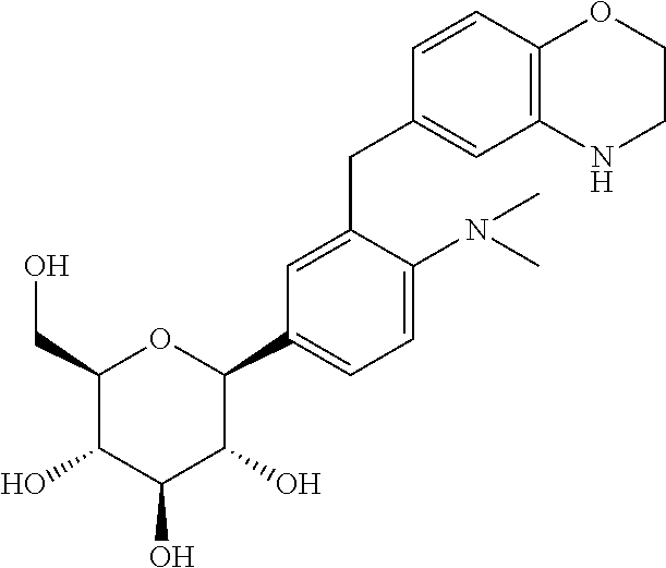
C1(CO)C(O)C(O)C(O)C(C2=CC=C(N(C)C)C(CC3=CC4=C(C=C3)OCCN4)=C2)O1
